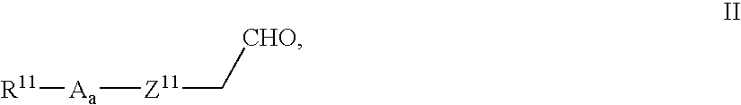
C([Z11][Aa][R11])[CHO]
